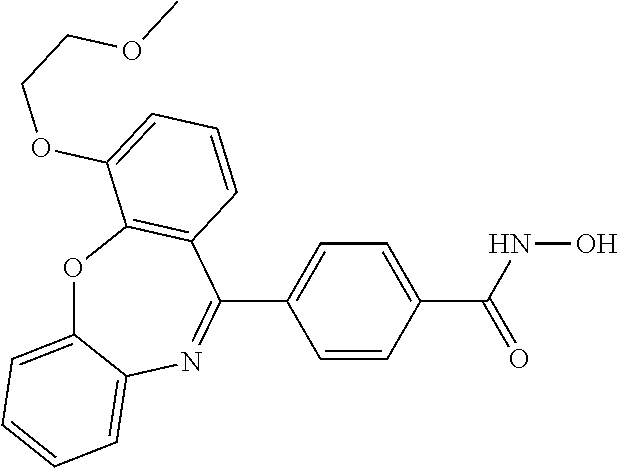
O=C(C1=CC=C(C2=NC3=CC=CC=C3OC3=C2C=CC=C3OCCOC)C=C1)NO
